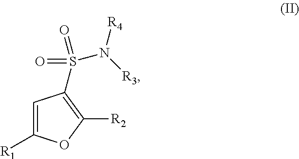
C1=C([R1])OC([R2])=C1S(N([R3])[R4])(=O)=O
